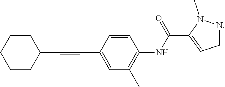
C1CC(C#CC2=CC(C)=C(NC(C3=CC=NN3C)=O)C=C2)CCC1
